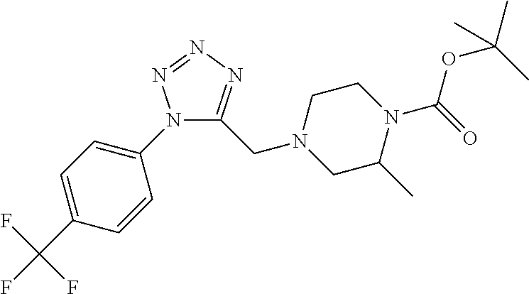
N1(C2=CC=C(C(F)(F)F)C=C2)C(CN2CC(C)N(C(=O)OC(C)(C)C)CC2)=NN=N1
